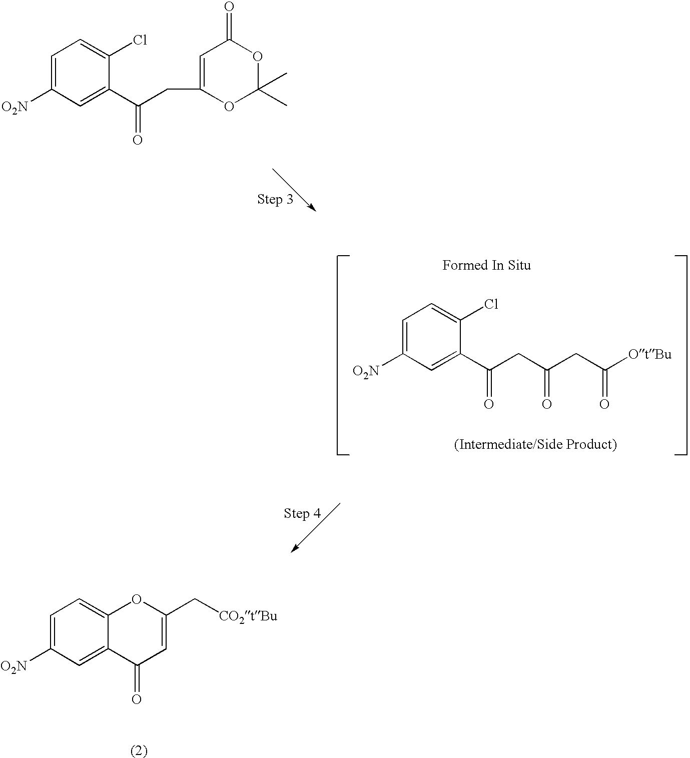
C1=C([O2N])C=C(C(=O)CC2=CC(=O)OC(C)(C)O2)C(Cl)=C1.C1=C([O2N])C=C(C(=O)CC(=O)CC(=O)[OtBu])C(Cl)=C1.C1=C([O2N])C=C2C(=C1)OC(C[CO2tBu])=CC2=O
